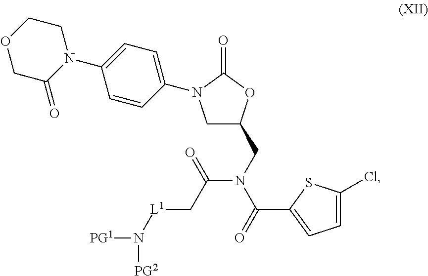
C1C(CN(C(=O)C2=CC=C(Cl)S2)C(C[L1]N([PG1])[PG2])=O)OC(=O)N1C1=CC=C(N2CCOCC2=O)C=C1
